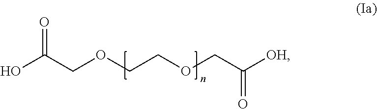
O=C(COCCOCC([OH])=O)O
